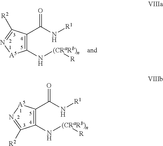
C1(C(N[R1])=O)=C(N[(CRaRb)n][R])[A5]N=C1[R2].C1(C(N[R1])=O)=C(N[(CRaRb)n][R])C([R2])=N[A5]1
